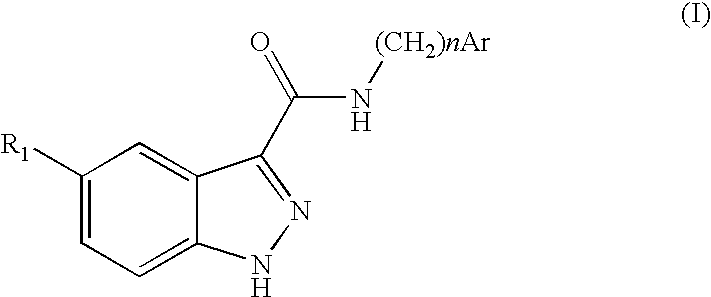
C1([R1])=CC=C2C(=C1)C(C(=O)N[(CH2)nAr])=NN2
